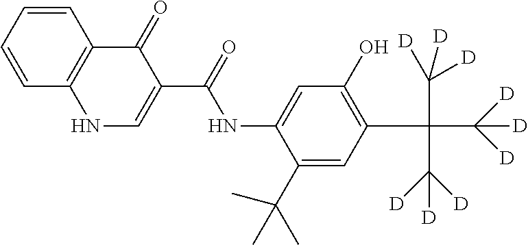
C1=CC2=C(C=C1)C(=O)C(C(NC1=CC(O)=C(C(C([D])([D])[D])(C([D])([D])[D])C([D])([D])[D])C=C1C(C)(C)C)=O)=CN2
